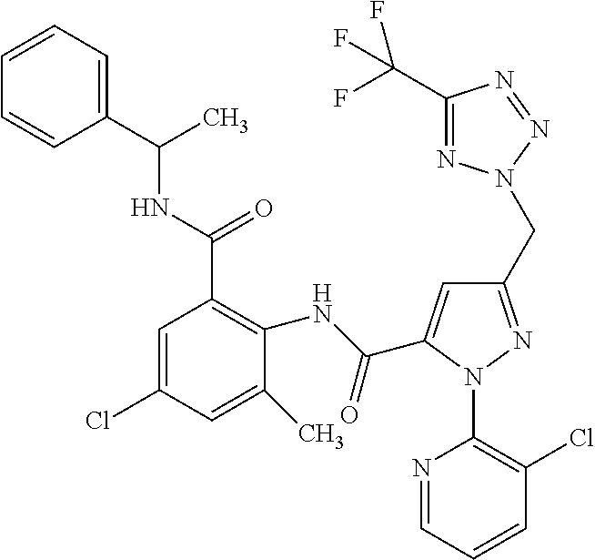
C1=CC=C(C(NC(=O)C2=C(NC(=O)C3=CC(CN4N=C(C(F)(F)F)N=N4)=NN3C3=C(Cl)C=CC=N3)C(C)=CC(Cl)=C2)C)C=C1
